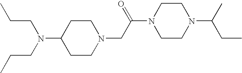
N1(CC(N2CCN(C(C)CC)CC2)=O)CCC(N(CCC)CCC)CC1
